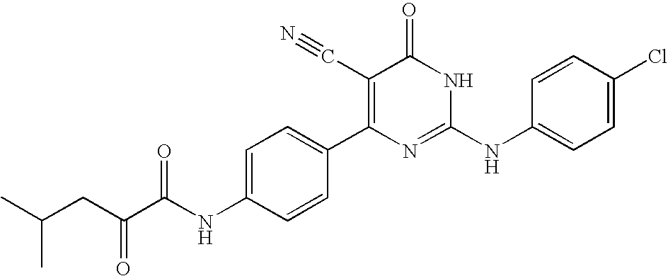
C1=CC(C2=C(C#N)C(=O)NC(NC3=CC=C(Cl)C=C3)=N2)=CC=C1NC(C(CC(C)C)=O)=O
